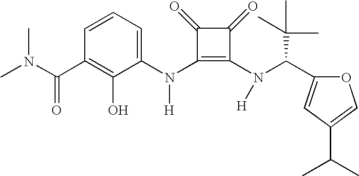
C(C1=C(O)C(N(C2=C(N(C(C3=CC(C(C)C)=CO3)C(C)(C)C)[H])C(=O)C2=O)[H])=CC=C1)(=O)N(C)C
